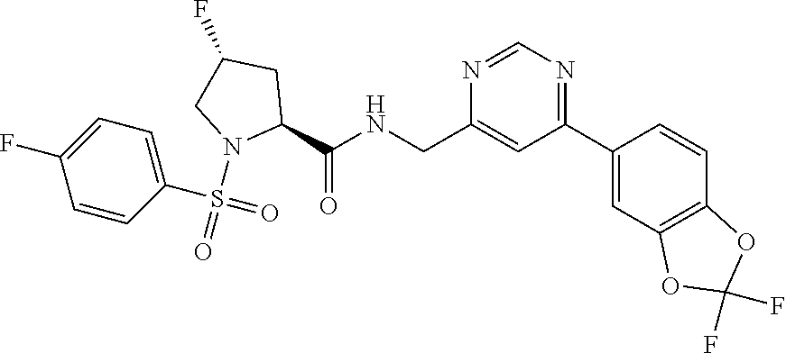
N1=CN=C(C2=CC3=C(C=C2)OC(F)(F)O3)C=C1CNC(C1CC(F)CN1S(=O)(=O)C1=CC=C(F)C=C1)=O
